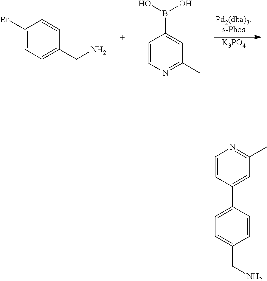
[K3PO4].C1(Br)=CC=C(CN)C=C1.C1=CN=C(C)C=C1B(O)O.C1=CC(C2=CC=C(CN)C=C2)=CC(C)=N1
